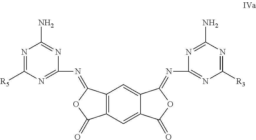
O=C1C2=CC3=C(C=C2C(=NC2=NC([R3])=NC(N)=N2)O1)C(=NC1=NC([R5])=NC(N)=N1)OC3=O
